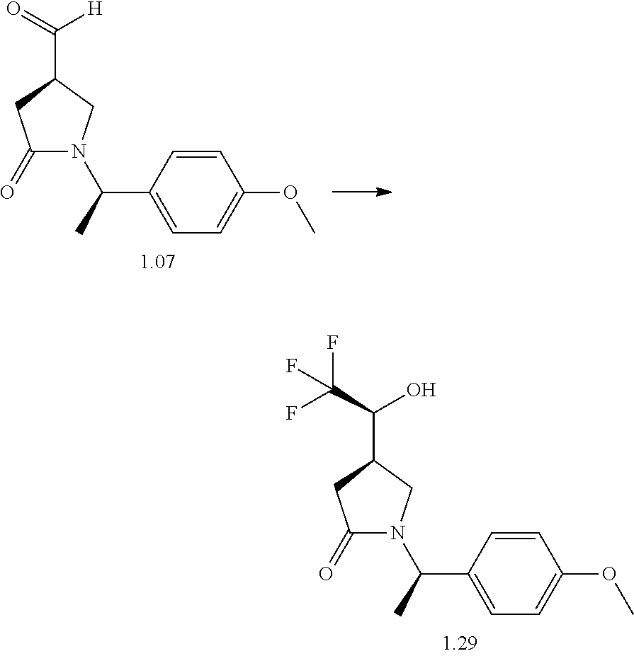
C1(=O)N(C(C)C2=CC=C(OC)C=C2)CC(C([H])=O)C1.C1(=O)N(C(C)C2=CC=C(OC)C=C2)CC(C(O)C(F)(F)F)C1
